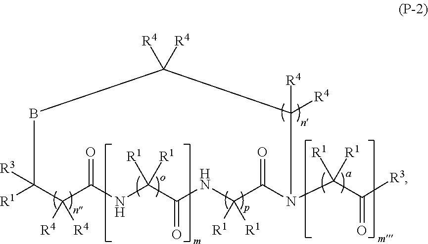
C1([R4])([R4])C(=O)NC([R1])([R1])C(=O)NC([R1])([R1])C(=O)N(C(C([R3])=O)([R1])[R1])C([R4])([R4])C([R4])([R4])BC1([R1])[R3]
